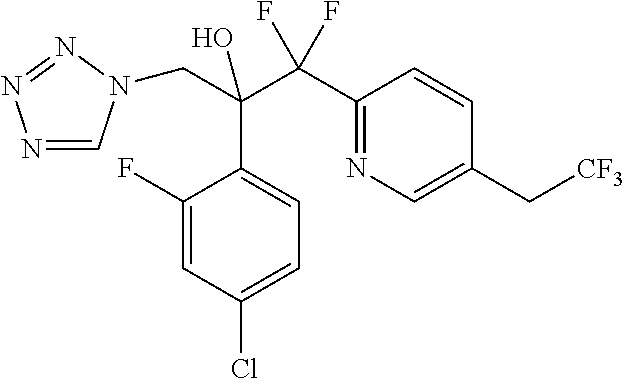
N1=CN(CC(C(C2=NC=C(C[CF3])C=C2)(F)F)(O)C2=CC=C(Cl)C=C2F)N=N1
